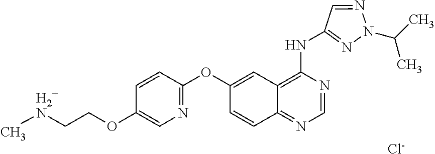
[Cl-].C[H2+N]CCOC1=CN=C(OC2=CC3=C(NC4=NN(C(C)C)N=C4)N=CN=C3C=C2)C=C1
